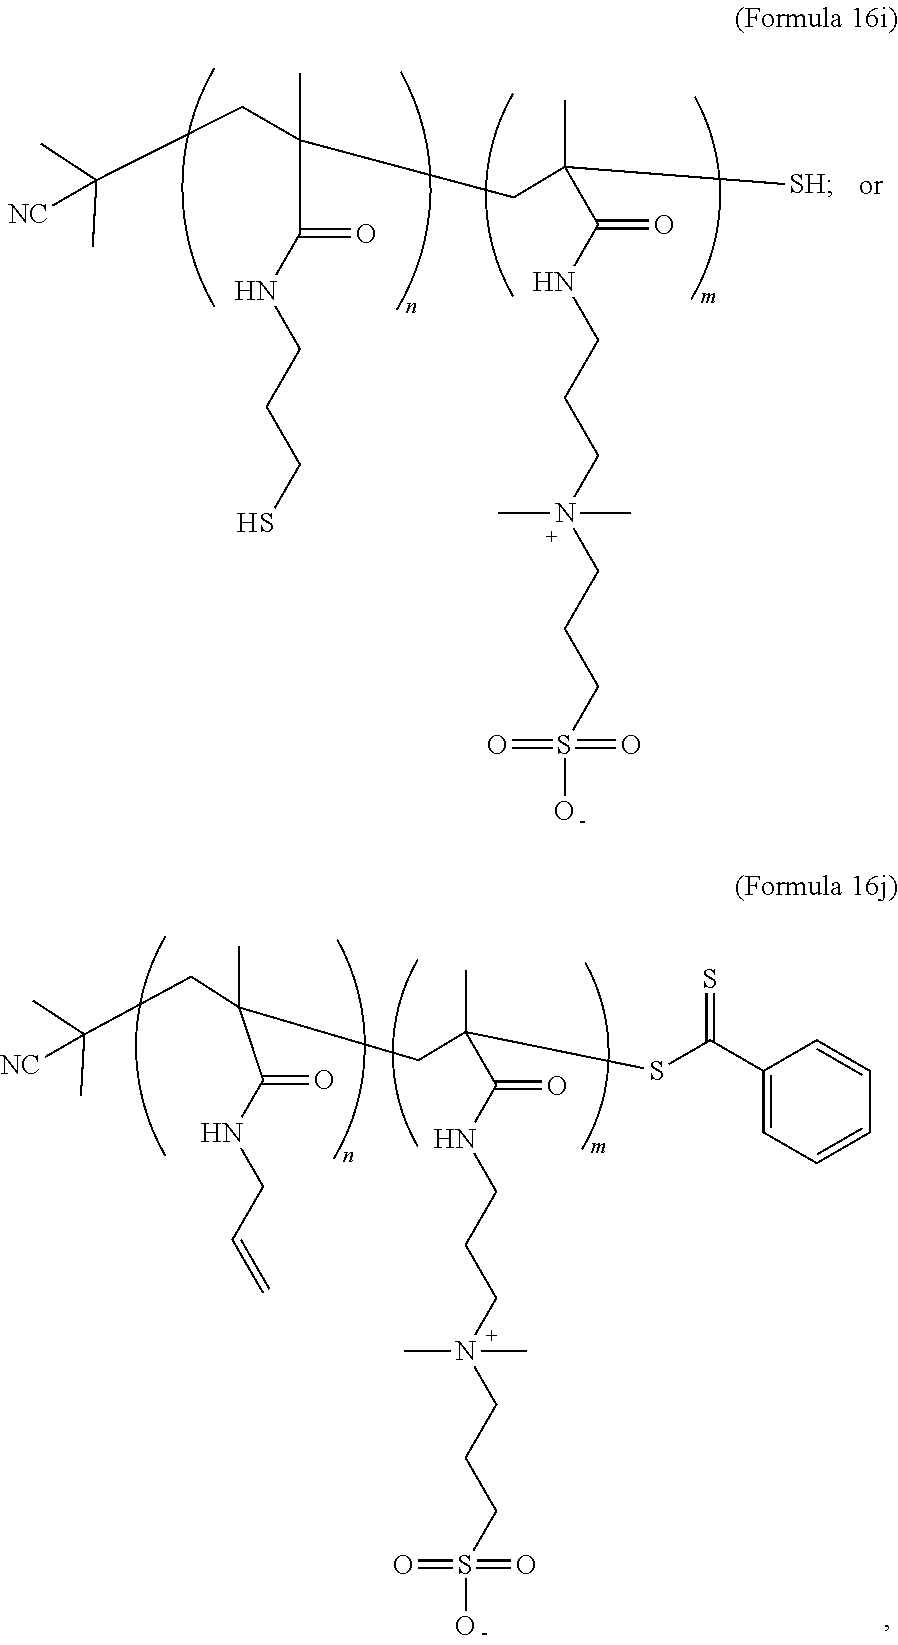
S(CCCN(CCCNC(=O)C(C)([SH])CC(C(NCCCS)=O)(C)CC(C)(C)[NC])(C)C)(O)(=O)=O.S(CCCN(CCCNC(=O)C(C)(CC(C(NCC=C)=O)(C)CC(C)(C)[NC])SC(C1=CC=CC=C1)=S)(C)C)(O)(=O)=O
